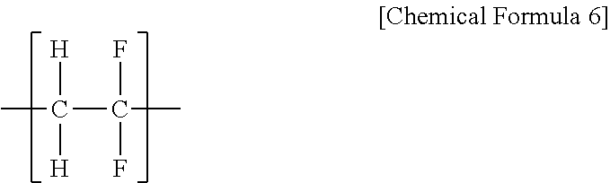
C(C)(C(C)([H])[H])(F)F
